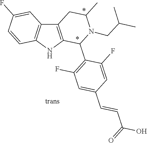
C12=C(NC3=C1C=C(F)C=C3)C(C1=C(F)C=C(C=CC(O)=O)C=C1F)N(CC(C)C)C(C)C2
